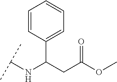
C1(C(CC(OC)=O)NC(C)C)=CC=CC=C1
